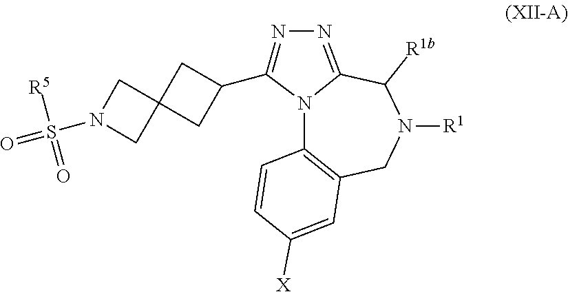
S(N1CC2(C1)CC(C1=NN=C3N1C1=C(CN([R1])C3[R1b])C=C([X])C=C1)C2)(=O)([R5])=O
